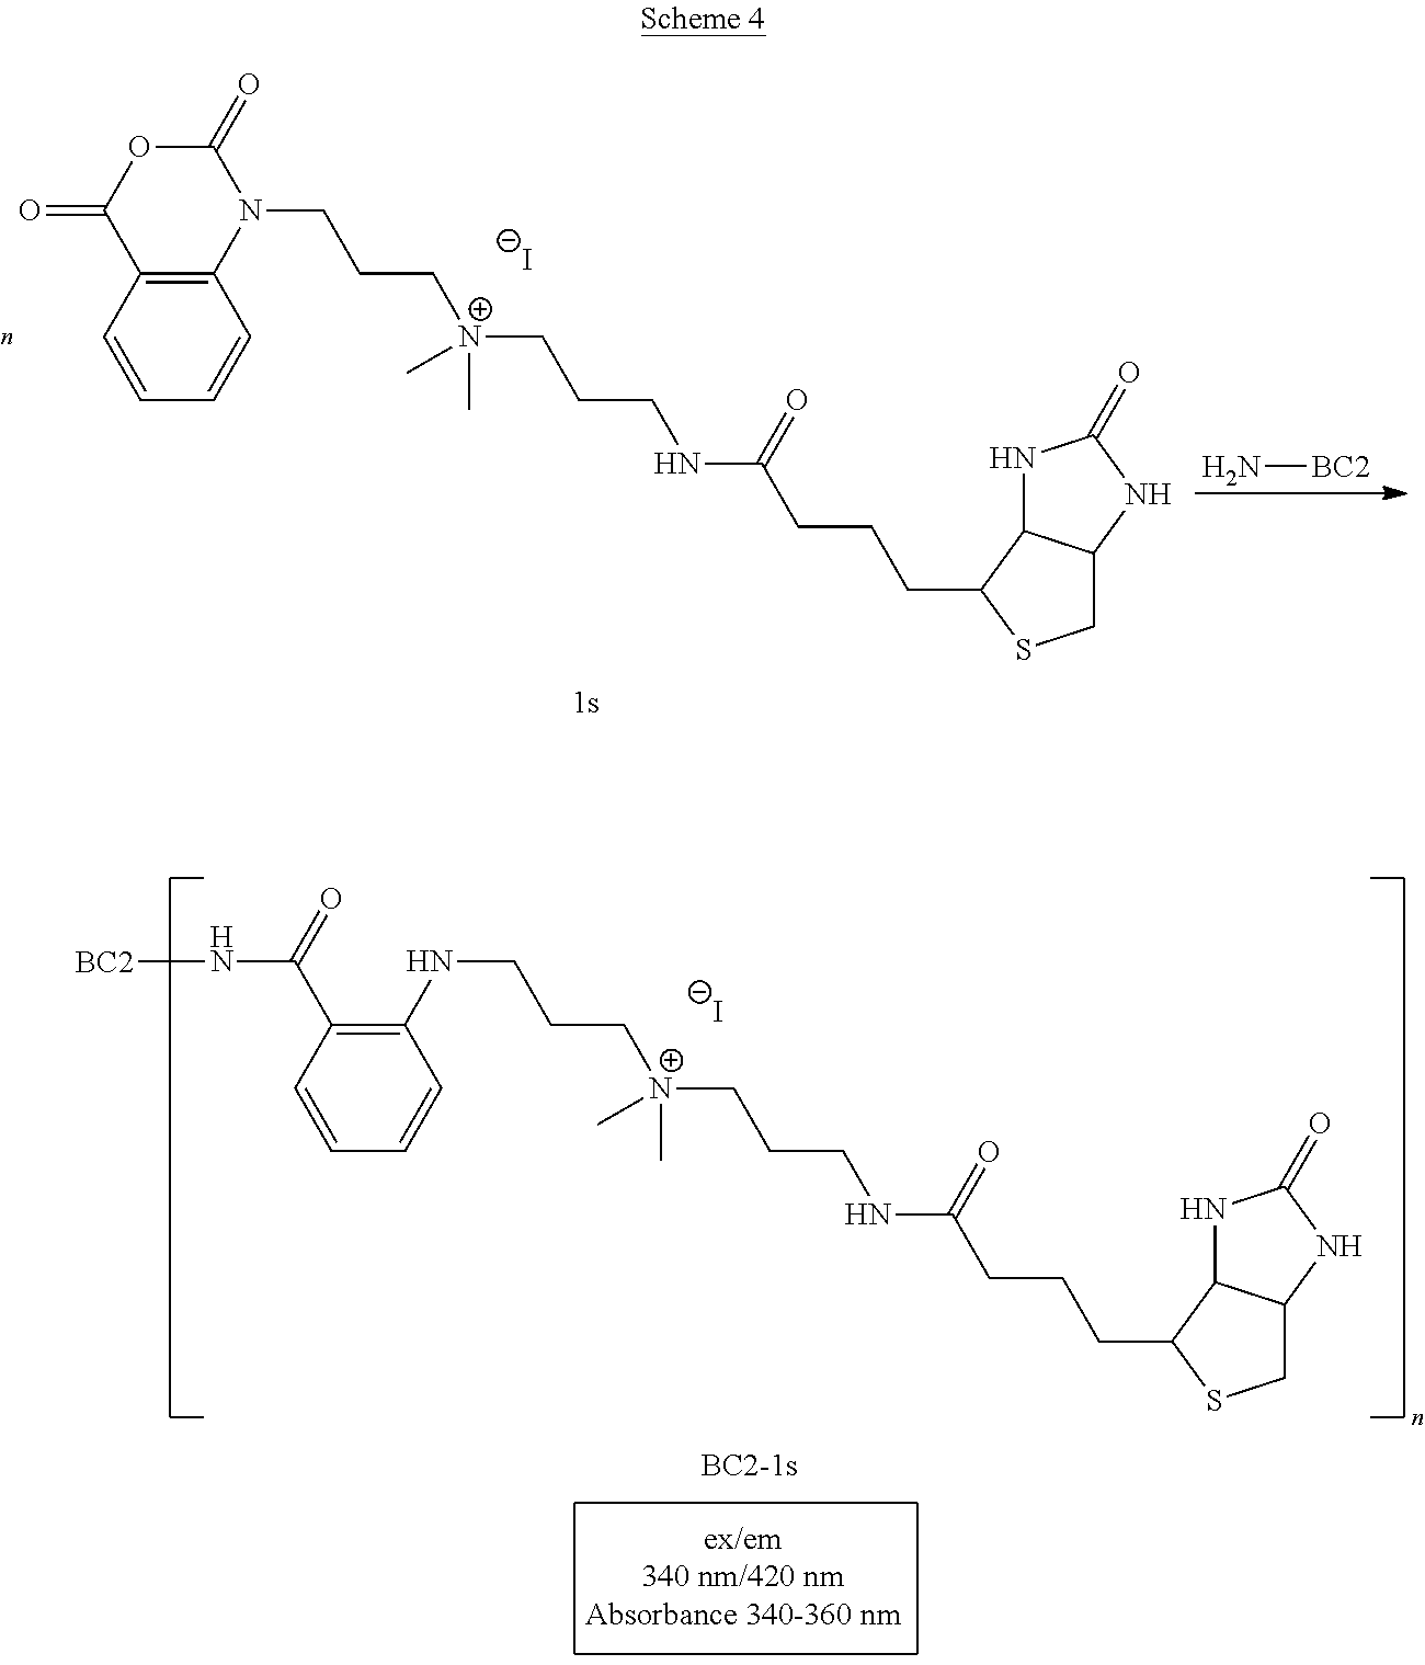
O=C(C1=C(NCCC[N+](CCCNC(=O)CCCC2SCC3C2NC(=O)N3)(C)C)C=CC=C1)N[BC2].[I-].C1(=O)OC(=O)C2=C(N1CCC[N+](CCCNC(=O)CCCC1SCC3C1NC(=O)N3)(C)C)C=CC=C2.[I-].N[BC2]
